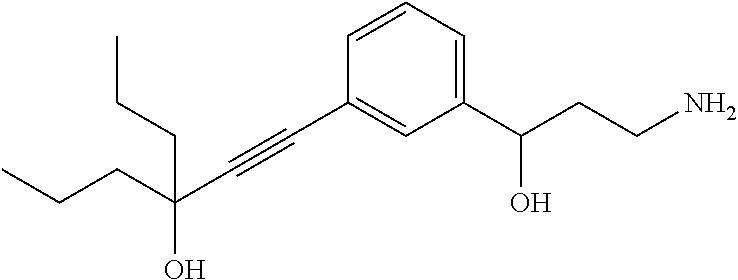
C1=CC(C#CC(CCC)(O)CCC)=CC(C(CCN)O)=C1
